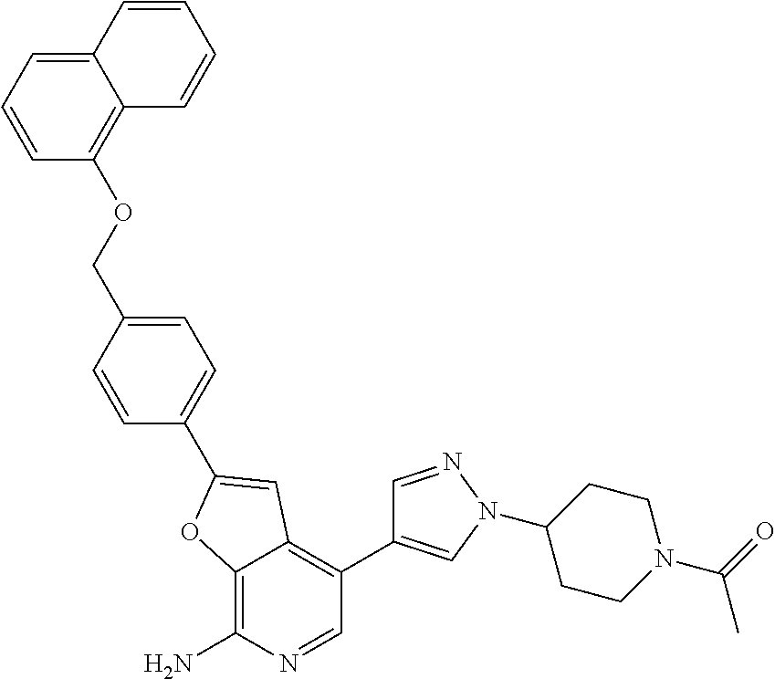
C12=C(N)N=CC(C3=CN(C4CCN(C(C)=O)CC4)N=C3)=C1C=C(C1=CC=C(COC3=C4C(=CC=C3)C=CC=C4)C=C1)O2
